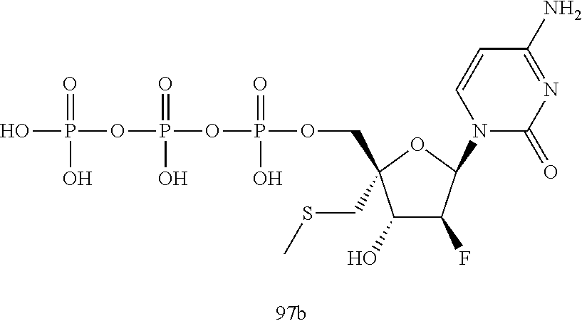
OP(=O)(OP(=O)(O)OP(=O)(O)OCC1(CSC)C(O)C(F)C(N2C(=O)N=C(N)C=C2)O1)O
